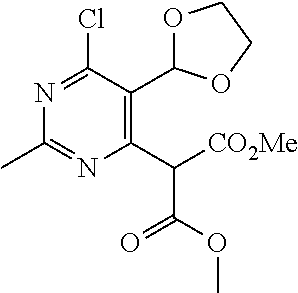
N1=C(Cl)C(C2OCCO2)=C(C(C(=O)OC)[CO2Me])N=C1C
